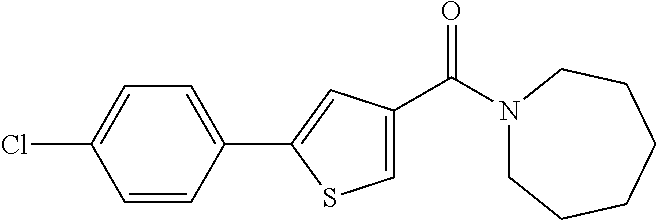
C1=CC(C2=CC(C(N3CCCCCC3)=O)=CS2)=CC=C1Cl
